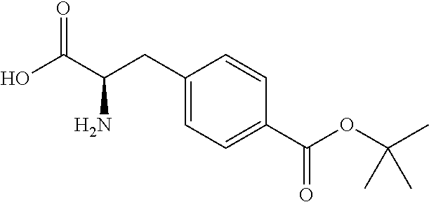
OC(C(CC1=CC=C(C(OC(C)(C)C)=O)C=C1)N)=O
